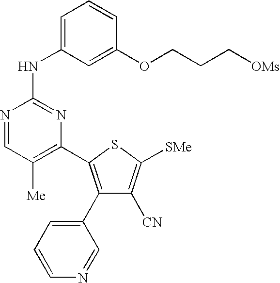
C1(C2=CC=CN=C2)=C(C2=C([Me])C=NC(NC3=CC=CC(OCCC[OMs])=C3)=N2)SC([SMe])=C1[CN]
